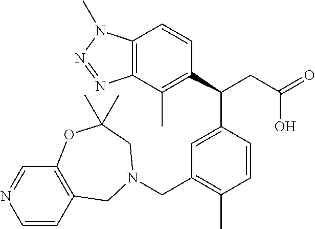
C1(C(CC(O)=O)C2=CC(CN3CC4=C(C=NC=C4)OC(C)(C)C3)=C(C)C=C2)=C(C)C2=C(C=C1)N(C)N=N2
